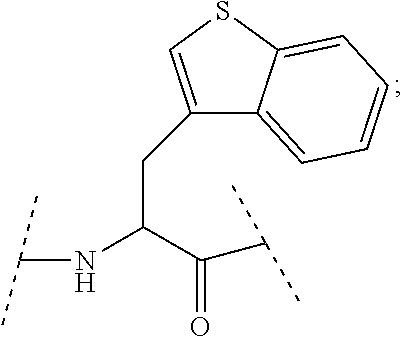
C1(CC(NC(C)C)C(=O)C(C)C)=CSC2=CC=CC=C12
